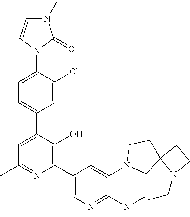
C1=C(C2=CC=C(N3C(=O)N(C)C=C3)C(Cl)=C2)C(O)=C(C2=CN=C(NC)C(N3CC4(CC3)N(C(C)C)CC4)=C2)N=C1C
